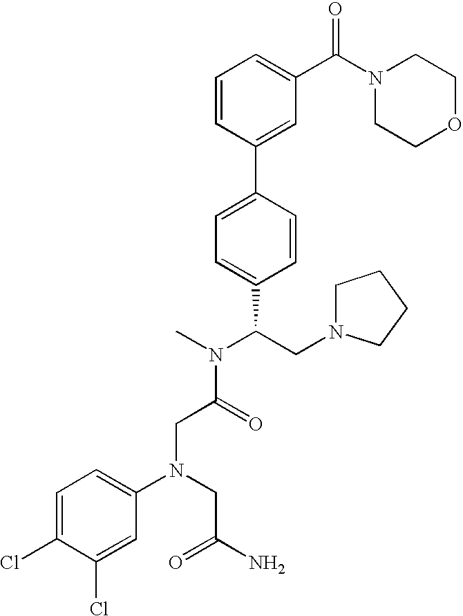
C1=CC(C2=CC=C(C(CN3CCCC3)N(C)C(=O)CN(C3=CC=C(Cl)C(Cl)=C3)CC(=O)N)C=C2)=CC(C(N2CCOCC2)=O)=C1
